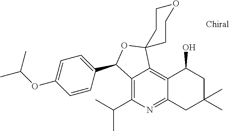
C1=CC(C2C3=C(C(C)C)N=C4C(=C3C3(O2)CCOCC3)C(O)CC(C)(C)C4)=CC=C1OC(C)C
